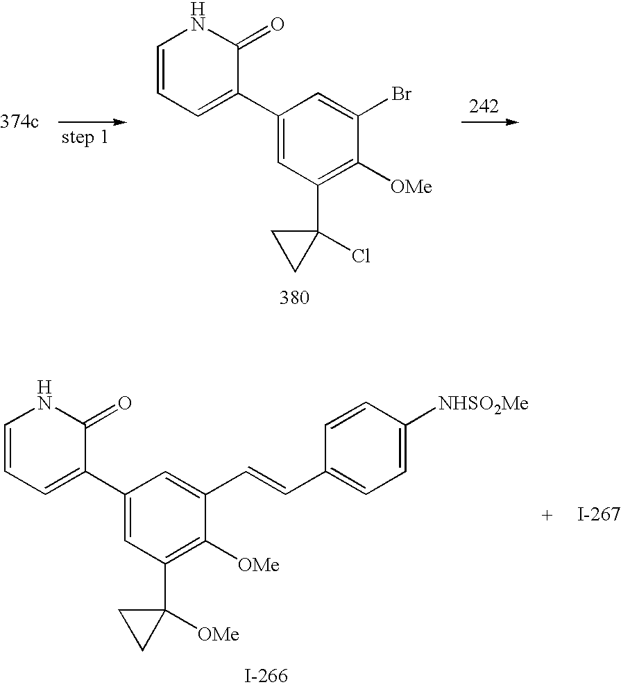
C1=CC=C(C2=CC(C3(Cl)CC3)=C([OMe])C(Br)=C2)C(=O)N1.C1=CC=C(C2=CC(C3([OMe])CC3)=C([OMe])C(C=CC3=CC=C([NHSO2Me])C=C3)=C2)C(=O)N1
